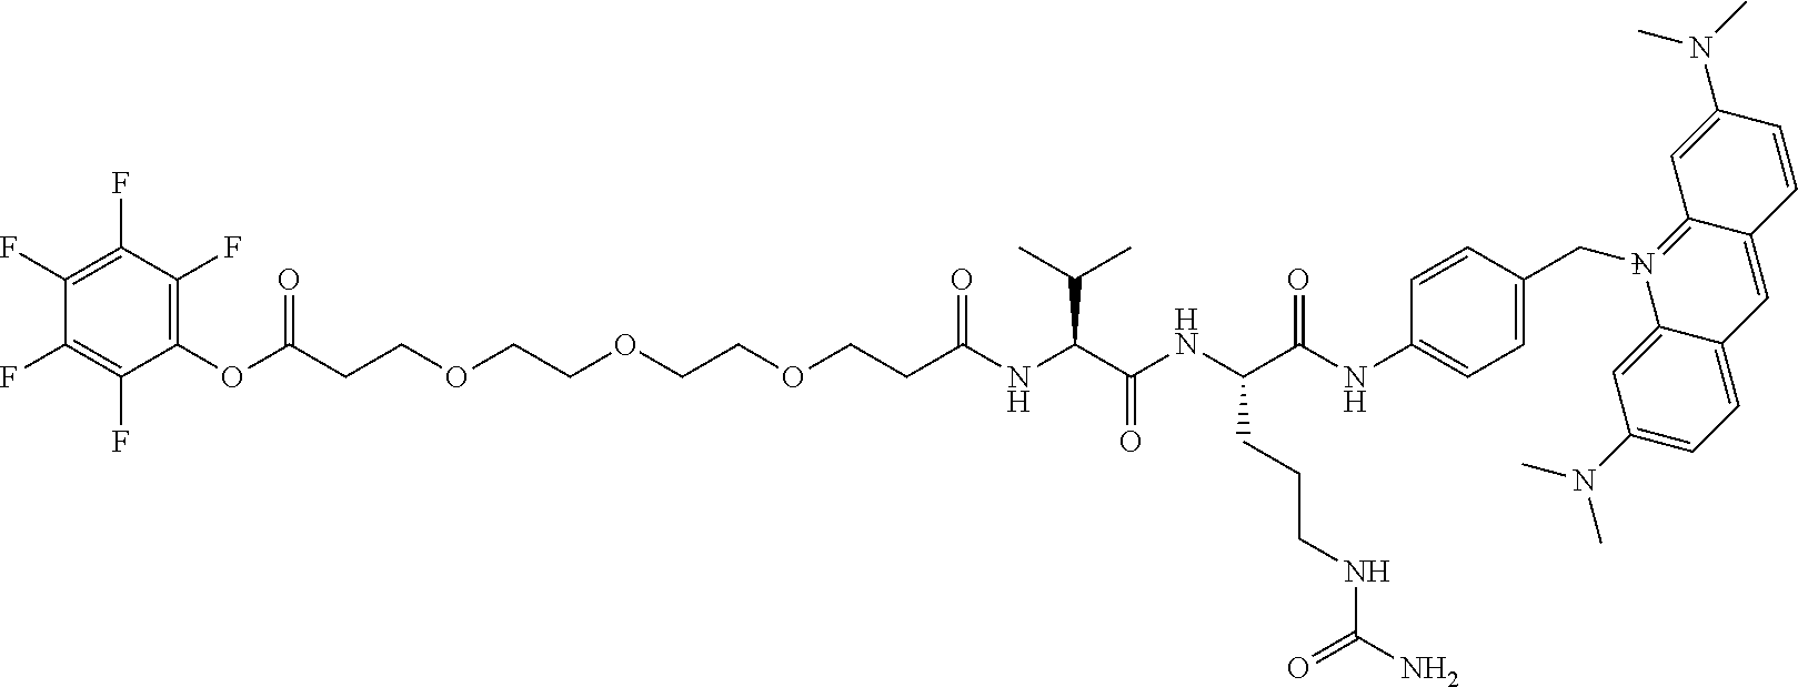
C(CCOCCOCCOCCC(NC(C(NC(C(NC1=CC=C(C[N+]2=C3C(=CC4=CC=C(N(C)C)C=C24)C=CC(N(C)C)=C3)C=C1)=O)CCCNC(N)=O)=O)C(C)C)=O)(OC1=C(F)C(F)=C(F)C(F)=C1F)=O
